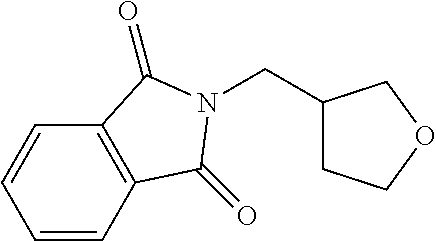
C1(CN2C(=O)C3=C(C=CC=C3)C2=O)CCOC1
